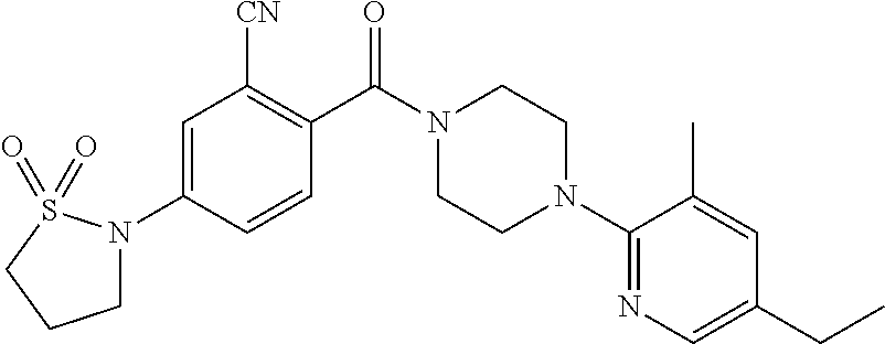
C1=C(N2CCCS2(=O)=O)C=CC(C(N2CCN(C3=NC=C(CC)C=C3C)CC2)=O)=C1[CN]
